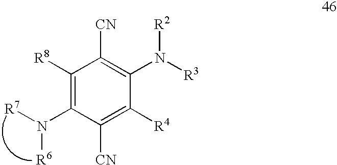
N(C1=C([R8])C([CN])=C(N([R3])[R2])C([R4])=C1[CN])([R7])[R6]
